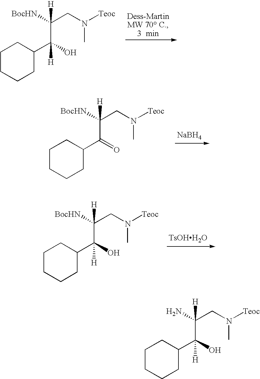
[TsOHH2O].[BocHN]C(CN(C)[Teoc])(C(C1CCCCC1)(O)[H])[H].[BocHN]C(CN(C)[Teoc])(C(C1CCCCC1)(O)[H])[H].[NaBH4].[BocHN]C(CN(C)[Teoc])(C(C1CCCCC1)=O)[H].NC(CN(C)[Teoc])(C(C1CCCCC1)(O)[H])[H]
